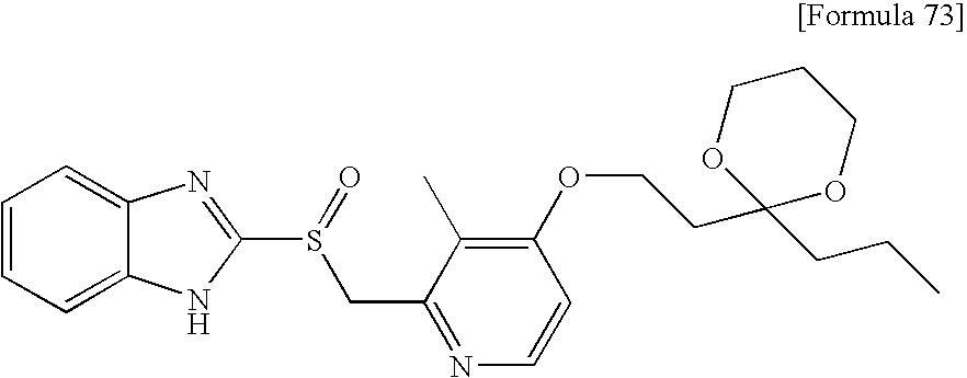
C1=CC=C2C(=C1)N=C(S(CC1=NC=CC(OCCC3(CCC)OCCCO3)=C1C)=O)N2
